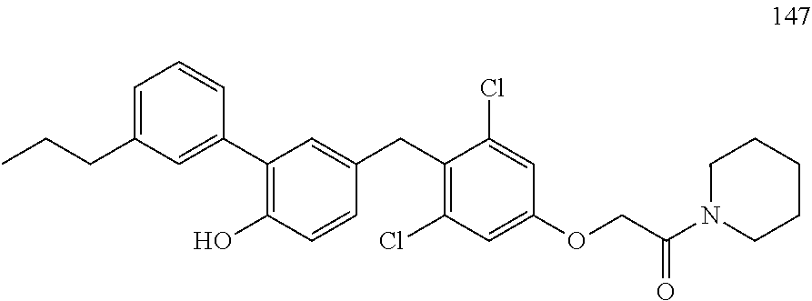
C1(C2=CC(CCC)=CC=C2)=C(O)C=CC(CC2=C(Cl)C=C(OCC(N3CCCCC3)=O)C=C2Cl)=C1
